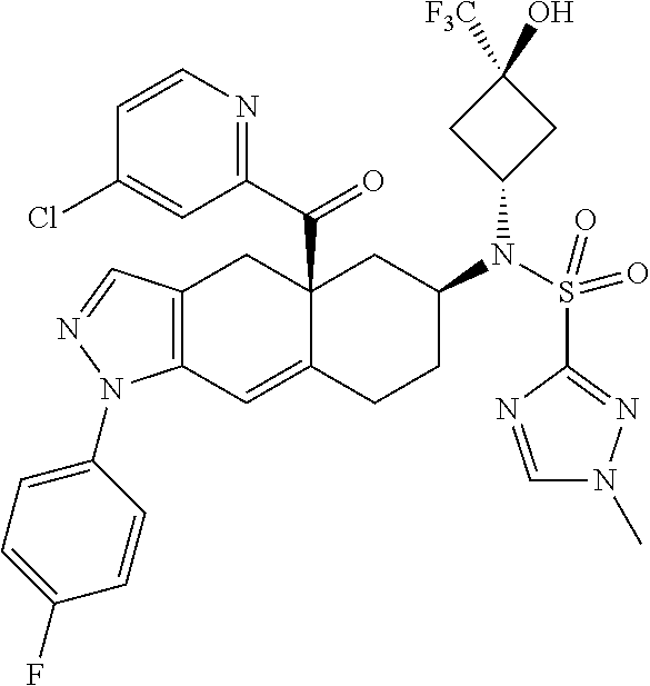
C12(C(C3=NC=CC(Cl)=C3)=O)C(=CC3=C(C1)C=NN3C1=CC=C(F)C=C1)CCC(N(S(C1=NN(C)C=N1)(=O)=O)C1CC([F3C])(O)C1)C2
